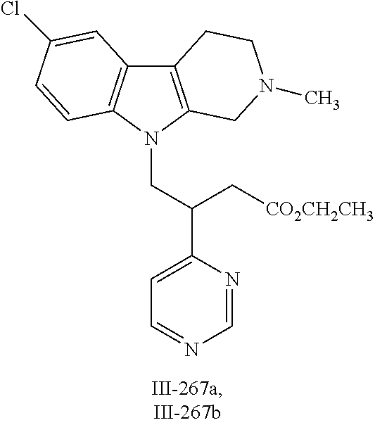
C12=C(N(CC(C3=CC=NC=N3)C[CO2CH2CH3])C3=C1C=C(Cl)C=C3)CN(C)CC2
